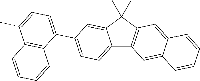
C12=CC=C(C3=CC=C(C)C4=C3C=CC=C4)C=C1C(C)(C)C1=C2C=C2C(=C1)C=CC=C2
